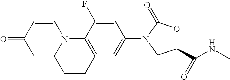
C1C2N(C=CC1=O)C1=C(CC2)C=C(N2C(=O)OC(C(NC)=O)C2)C=C1F
